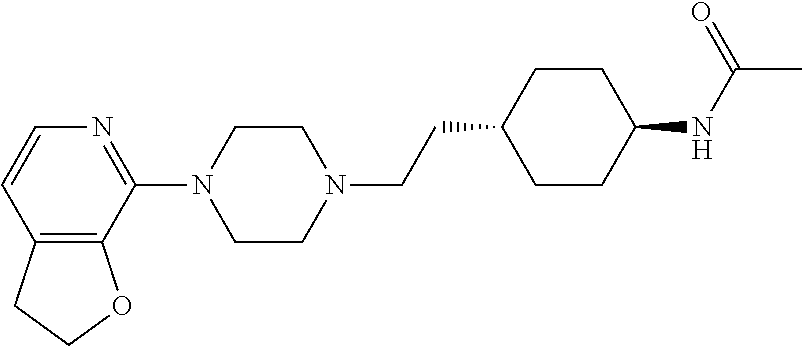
C12=C(C(N3CCN(CCC4CCC(NC(C)=O)CC4)CC3)=NC=C1)OCC2
